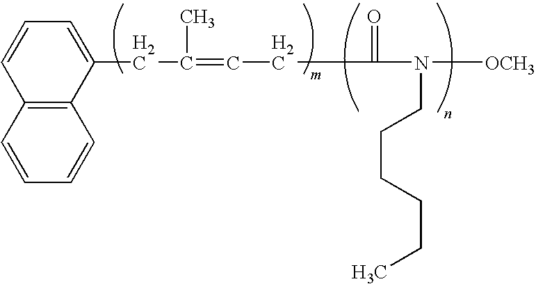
C12=C(C=CC=C1)C=CC=C2CC(=CCC(=O)N([OCH3])CCCCCC)C
